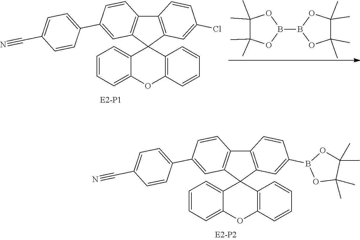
C1(C)(C)C(C)(C)OB(B2OC(C)(C)C(C)(C)O2)O1.C1=CC=C2C(=C1)C1(C3=C(O2)C=CC=C3)C2=C(C3=C1C=C(C1=CC=C(C#N)C=C1)C=C3)C=CC(Cl)=C2.C1=CC=C2C(=C1)C1(C3=C(O2)C=CC=C3)C2=C(C3=C1C=C(C1=CC=C(C#N)C=C1)C=C3)C=CC(B1OC(C)(C)C(C)(C)O1)=C2
